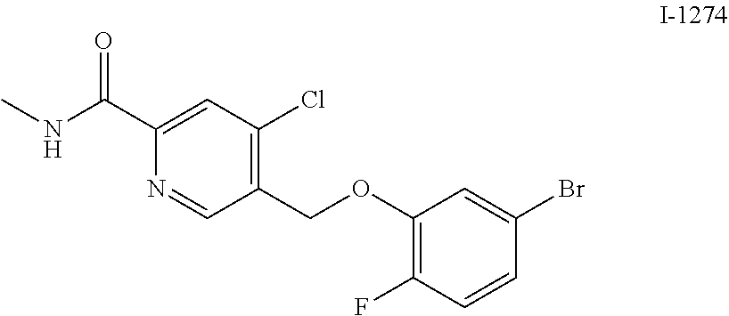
CNC(C1=CC(Cl)=C(COC2=C(F)C=CC(Br)=C2)C=N1)=O
